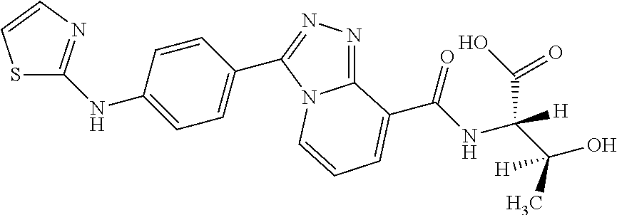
S1C(NC2=CC=C(C3=NN=C4N3C=CC=C4C(NC(C(C)(O)[H])([H])C(O)=O)=O)C=C2)=NC=C1
